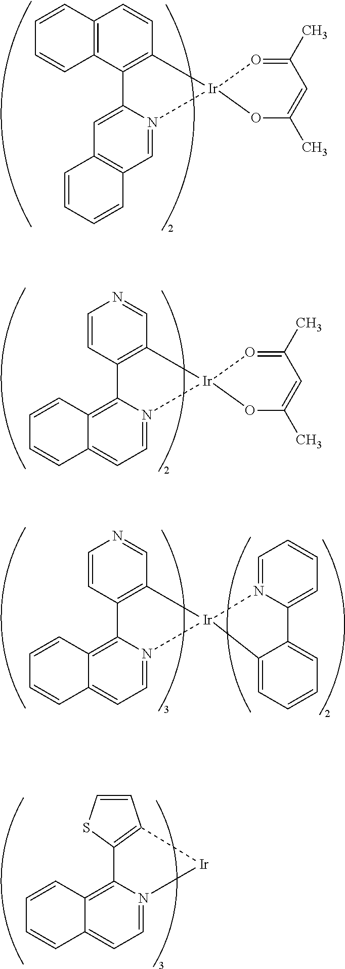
C12=C(C=CN=C1)C1=C3C(=CC=N1[Ir]21O=C(C)C=C(C)O1)C=CC=C3.C12=C(C=CN=C1)C1=C3C(=CC=N1[Ir]21N2=CC=CC=C2C2=CC=CC=C12)C=CC=C3.[Ir]1N2=CC=C3C(=C2C2=C1C=CS2)C=CC=C3.C12=C(C3=C(C=C1)C=CC=C3)C1=CC3=C(C=N1[Ir]21O=C(C)C=C(C)O1)C=CC=C3
